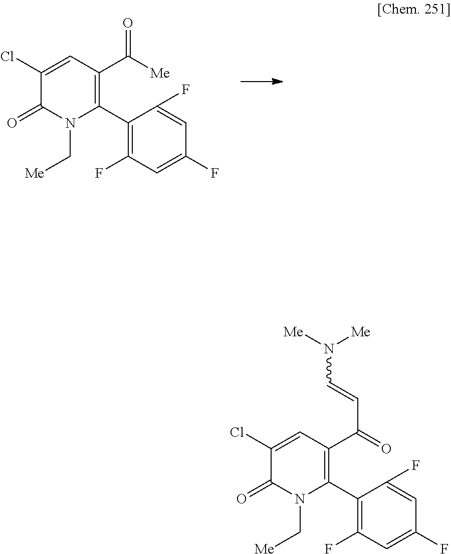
C1(Cl)=CC(C(=O)[Me])=C(C2=C(F)C=C(F)C=C2F)N(C[Me])C1=O.C1(Cl)=CC(C(C=CN([Me])[Me])=O)=C(C2=C(F)C=C(F)C=C2F)N(C[Me])C1=O
